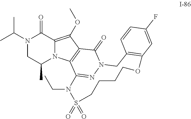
N1(C(C)C)CC(C)N2C(=C(OC)C3=C2C2=NN(C3=O)CC3=C(C=C(F)C=C3)OCCCCS(=O)(=O)N2CC)C1=O
